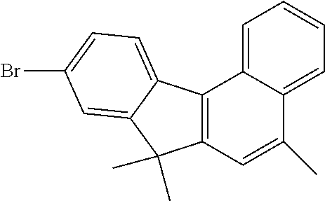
C1=C2C(=CC=C1)C(C)=CC1=C2C2=CC=C(Br)C=C2C1(C)C
